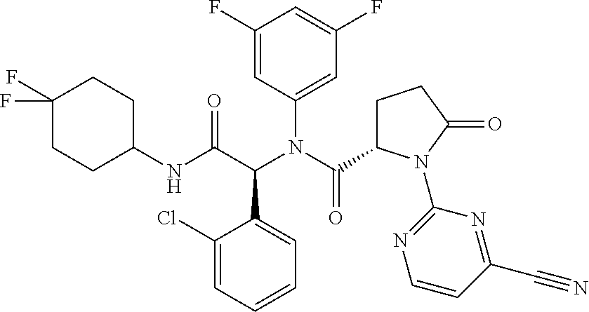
C1(Cl)=CC=CC=C1C(C(NC1CCC(F)(F)CC1)=O)N(C(C1CCC(=O)N1C1=NC=CC(C#N)=N1)=O)C1=CC(F)=CC(F)=C1
